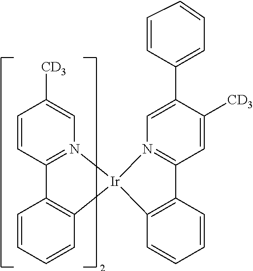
C1=CC2=N(C=C1[CD3])[Ir]1(C3=C2C=CC=C3)C2=C(C=CC=C2)C2=N1C=C(C1=CC=CC=C1)C([CD3])=C2
